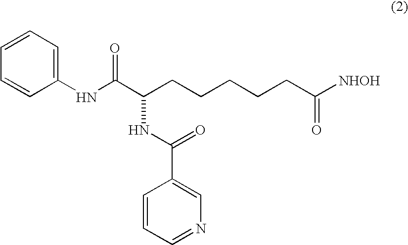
C1(NC(C(CCCCCC([NHOH])=O)NC(C2=CN=CC=C2)=O)=O)=CC=CC=C1
